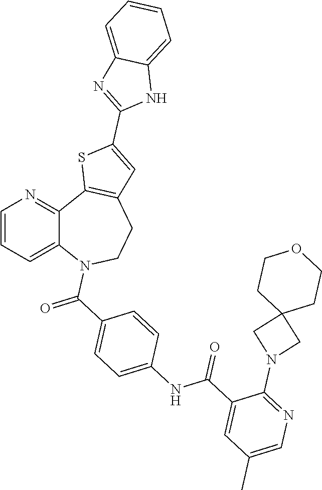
C1=CC=C2C(=N1)C1=C(CCN2C(C2=CC=C(NC(C3=CC(C)=CN=C3N3CC4(C3)CCOCC4)=O)C=C2)=O)C=C(C2=NC3=CC=CC=C3N2)S1
